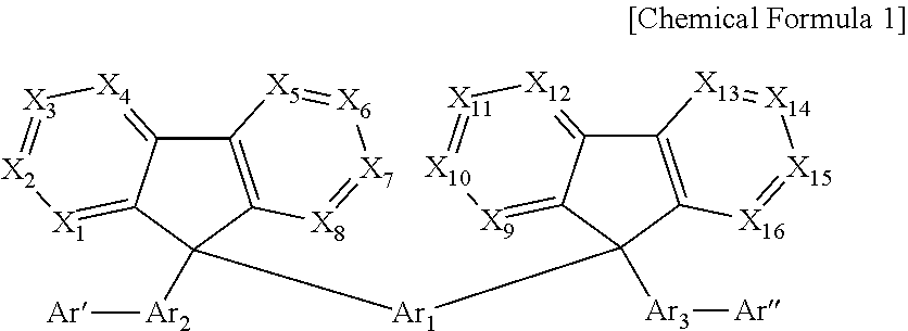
C12=C(C([Ar2][Ar])([Ar1]C3([Ar3][Ar])C4=[X9][X10]=[X11][X12]=C4C4=C3[X16]=[X15][X14]=[X13]4)C3=[X1][X2]=[X3][X4]=C13)[X8]=[X7][X6]=[X5]2
